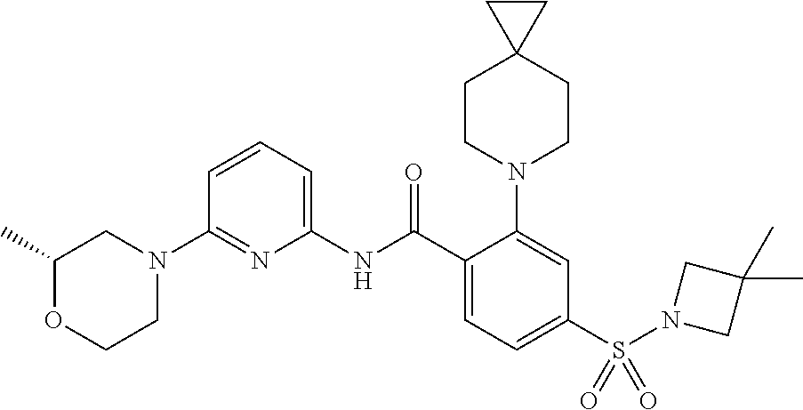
C1(N2CC(C)OCC2)=NC(NC(C2=CC=C(S(N3CC(C)(C)C3)(=O)=O)C=C2N2CCC3(CC2)CC3)=O)=CC=C1
